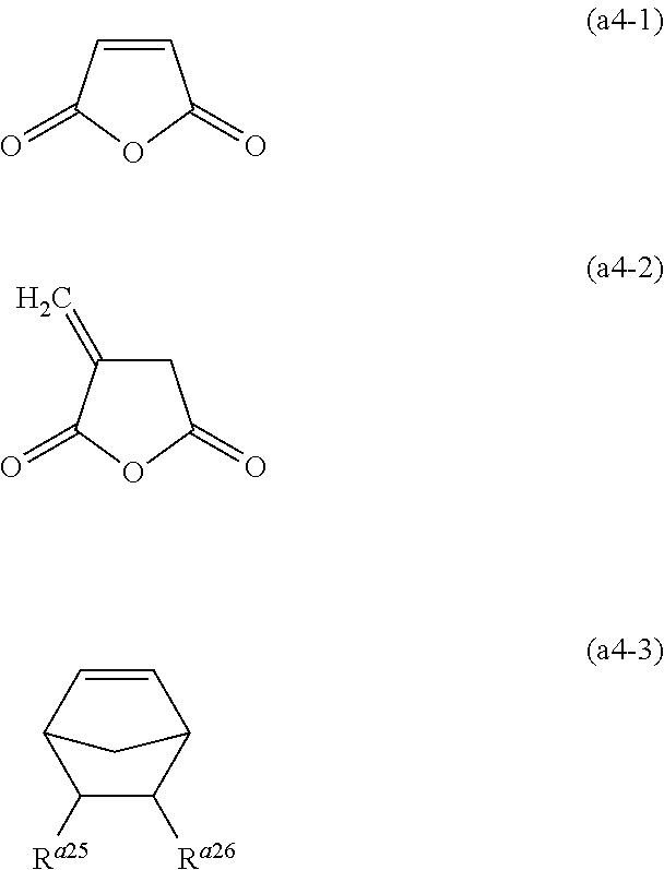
C1=CC(=O)OC1=O.C1C(=C)C(=O)OC1=O.C12C([Ra25])C([Ra26])C(C=C1)C2
